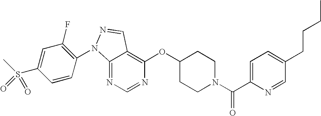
C12=NC=NC(OC3CCN(C(C4=CC=C(CCCC)C=N4)=O)CC3)=C1C=NN2C1=C(F)C=C(S(C)(=O)=O)C=C1
